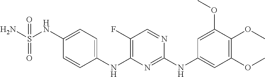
C1(NS(N)(=O)=O)=CC=C(NC2=C(F)C=NC(NC3=CC(OC)=C(OC)C(OC)=C3)=N2)C=C1
